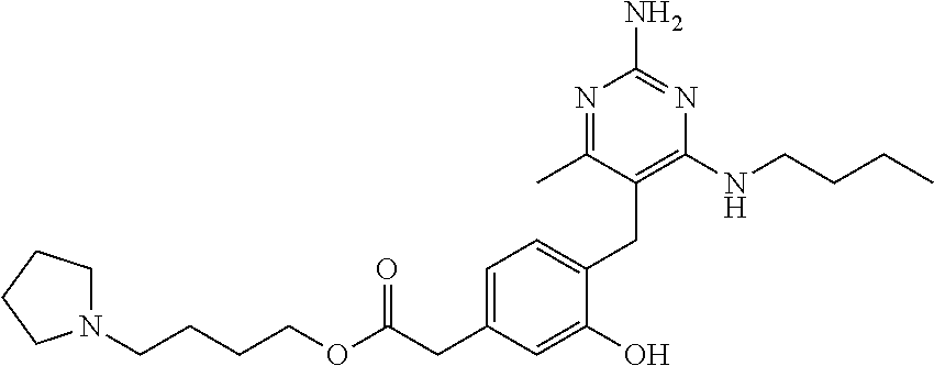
C(COC(CC1=CC=C(CC2=C(NCCCC)N=C(N)N=C2C)C(O)=C1)=O)CCN1CCCC1
